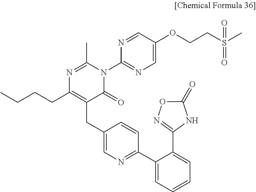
CCCCC1=C(CC2=CN=C(C3=CC=CC=C3C3=NOC(=O)N3)C=C2)C(=O)N(C2=NC=C(OCCS(C)(=O)=O)C=N2)C(C)=N1
